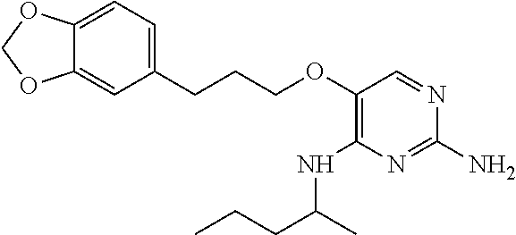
C1(OCCCC2=CC=C3C(=C2)OCO3)=C(NC(C)CCC)N=C(N)N=C1
